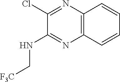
C1(Cl)=NC2=C(N=C1NC[F3C])C=CC=C2
